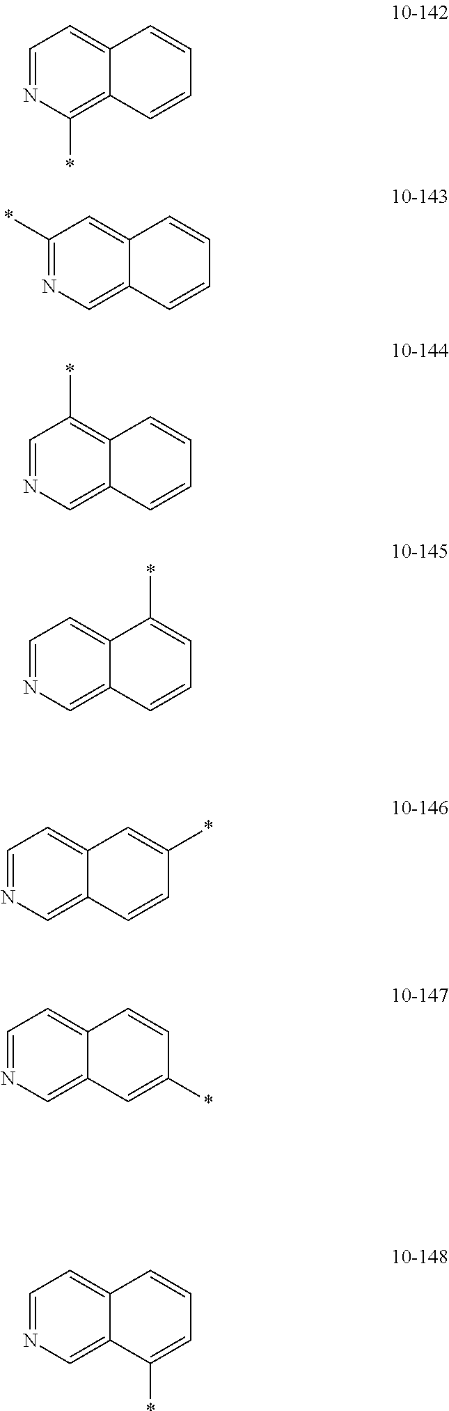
C1=NC(*)=C2C(=C1)C=CC=C2.C1(*)=NC=C2C(=C1)C=CC=C2.C1=NC=C2C(=C1*)C=CC=C2.C1=NC=C2C(=C1)C(*)=CC=C2.C1=NC=C2C(=C1)C=C(*)C=C2.C1=NC=C2C(=C1)C=CC(*)=C2.C1=NC=C2C(=C1)C=CC=C2*
